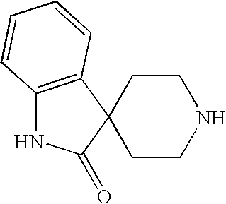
C12=C(C3(C(=O)N1)CCNCC3)C=CC=C2
